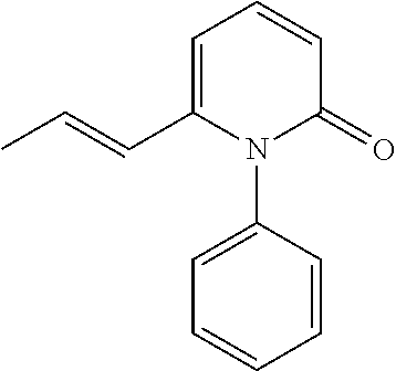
N1(C2=CC=CC=C2)C(=O)C=CC=C1C=CC
